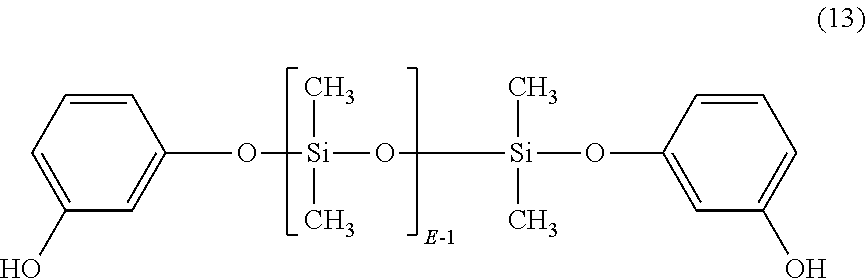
C1(O[Si](C)(C)O[Si](C)(C)OC2=CC(O)=CC=C2)=CC(O)=CC=C1
